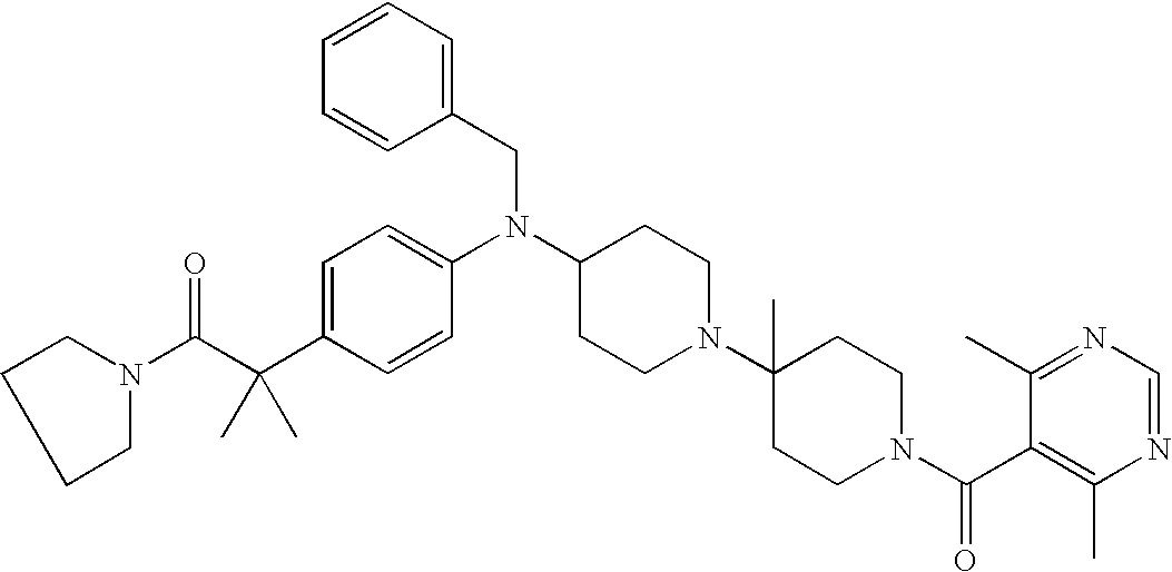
C(C1=CC=C(N(C2CCN(C3(C)CCN(C(C4=C(C)N=CN=C4C)=O)CC3)CC2)CC2=CC=CC=C2)C=C1)(C(N1CCCC1)=O)(C)C
